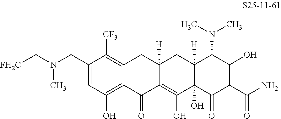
C1(CN(C[FH2C])C)=CC(O)=C2C(=C1[CF3])CC1([H])C(=C(O)C3(O)C([H])(C1)C(N(C)C)C(O)=C(C(N)=O)C3=O)C2=O
